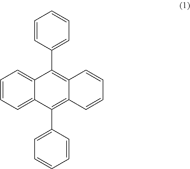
C1=CC(C2=C3C(=C(C4=CC=CC=C4)C4=CC=CC=C24)C=CC=C3)=CC=C1
